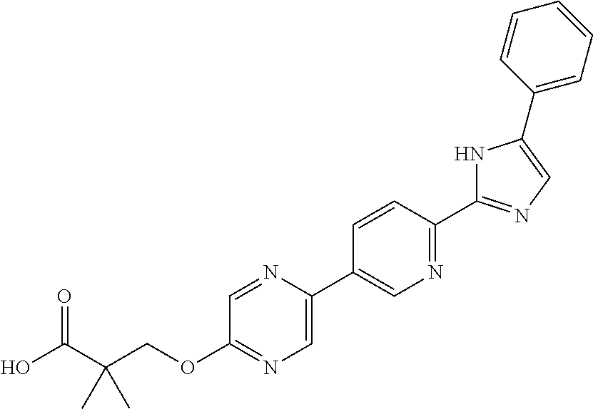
OC(C(COC1=NC=C(C2=CN=C(C3=NC=C(C4=CC=CC=C4)N3)C=C2)N=C1)(C)C)=O
